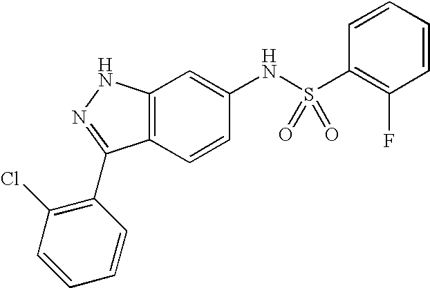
C12=C(C=CC(NS(C3=C(F)C=CC=C3)(=O)=O)=C1)C(C1=C(Cl)C=CC=C1)=NN2
